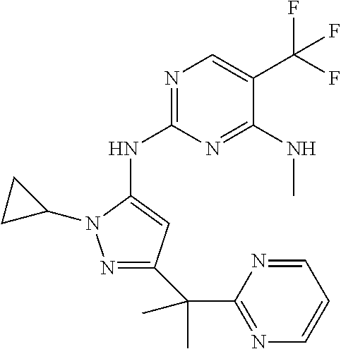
N1=C(NC2=CC(C(C3=NC=CC=N3)(C)C)=NN2C2CC2)N=C(NC)C(C(F)(F)F)=C1
